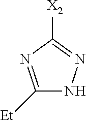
C1([Et])=NC([X2])=NN1
